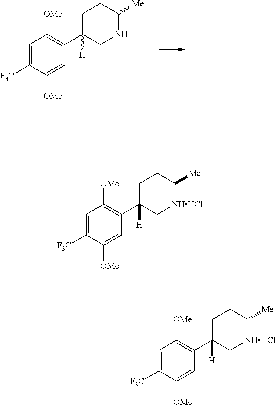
C1=C([F3C])C([OMe])=CC(C2([H])CNC([Me])CC2)=C1[OMe].C1=C([F3C])C([OMe])=CC(C2([H])C[NHHCl]C([Me])CC2)=C1[OMe].C1=C([F3C])C([OMe])=CC(C2([H])C[NHHCl]C([Me])CC2)=C1[OMe]
